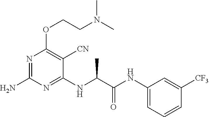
C1(NC(C(NC2=CC=CC([CF3])=C2)=O)C)=NC(N)=NC(OCCN(C)C)=C1[CN]
